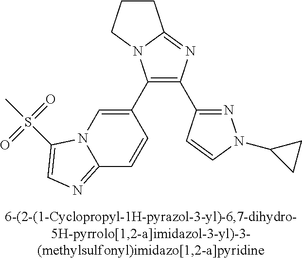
C1(C2=CN3C(=NC=C3S(C)(=O)=O)C=C2)=C(C2=NN(C3CC3)C=C2)N=C2N1CCC2
